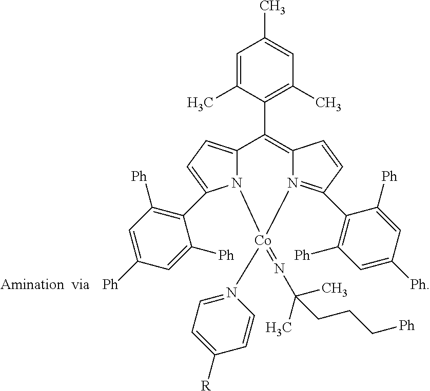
N12C(=CC=C1C1=C([Ph])C=C([Ph])C=C1[Ph])C(C1=C(C)C=C(C)C=C1C)=C1N(=C(C3=C([Ph])C=C([Ph])C=C3[Ph])C=C1)[Co]2(N1=CC=C([R])C=C1)=NC(C)(C)CCC[Ph]
